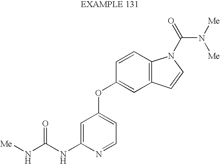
[Me]NC(NC1=CC(OC2=CC3=C(C=C2)N(C(=O)N([Me])[Me])C=C3)=CC=N1)=O
